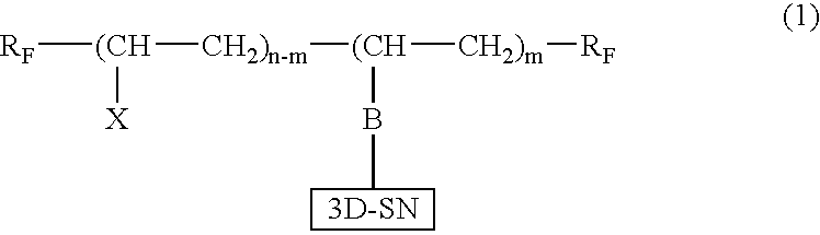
[RF][(CH]([CH2)n-m][(CH]([CH2)m][RF])BC)[X]
